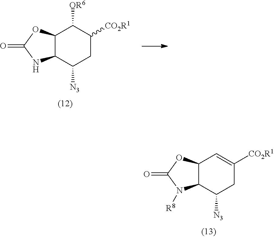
C12C(C([N3])CC([CO2R1])C1[OR6])NC(=O)O2.C12C(C([N3])CC([CO2R1])=C1)N([R8])C(=O)O2
